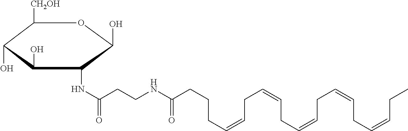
C1([CH2OH])C(O)C(O)C(NC(=O)CCNC(CCCC=CCC=CCC=CCC=CCC=CCC)=O)C(O)O1
